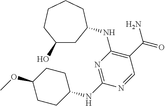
C1(O)CC(NC2=C(C(N)=O)C=NC(NC3CCC(OC)CC3)=N2)CCCC1
